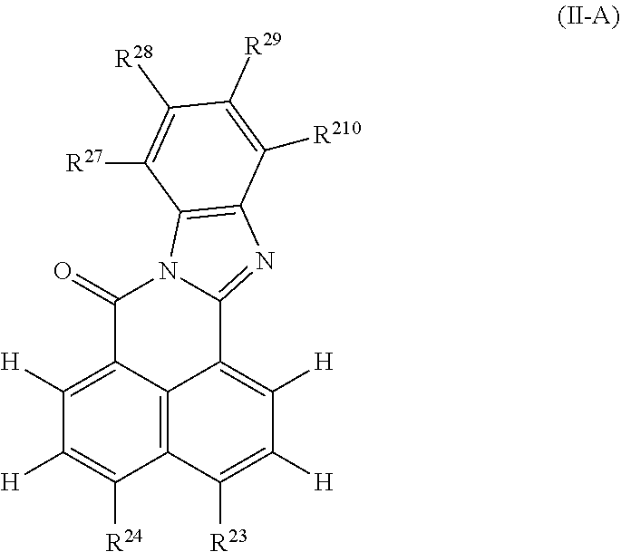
C1([H])=C2C3=C(C([R24])=C1[H])C([R23])=C([H])C([H])=C3C1=NC3=C(N1C2=O)C([R27])=C([R28])C([R29])=C3[R210]
